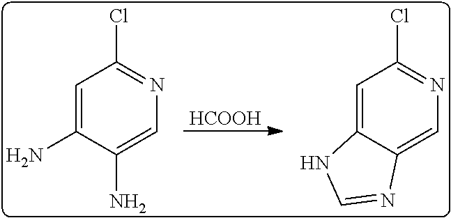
[HCOOH].C1=C(N)C(N)=CN=C1Cl.C1=C2C(=CN=C1Cl)N=CN2
